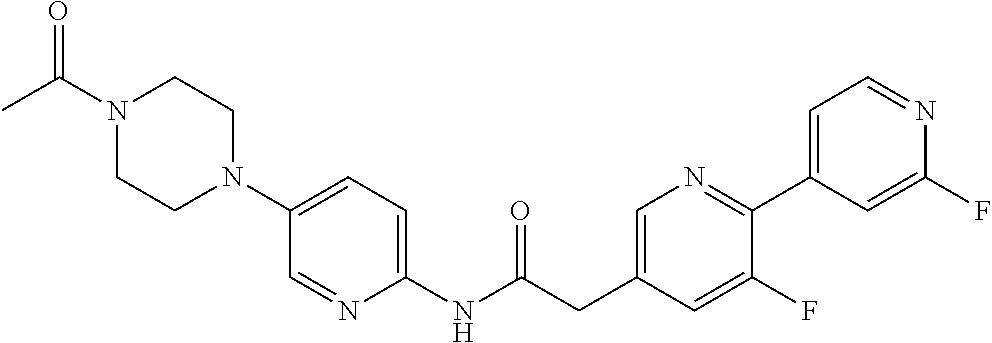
N1(C(C)=O)CCN(C2=CC=C(NC(CC3=CN=C(C4=CC=NC(F)=C4)C(F)=C3)=O)N=C2)CC1
